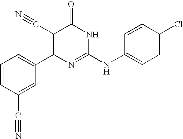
C1(C#N)=CC(C2=C(C#N)C(=O)NC(NC3=CC=C(Cl)C=C3)=N2)=CC=C1
